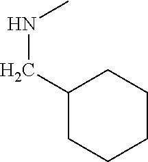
C1(CNC)CCCCC1
